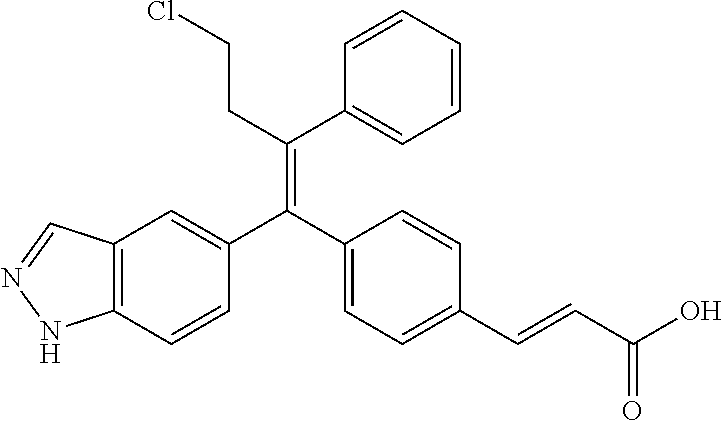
C12=C(C=CC(C(C3=CC=C(C=CC(O)=O)C=C3)=C(CCCl)C3=CC=CC=C3)=C1)NN=C2
